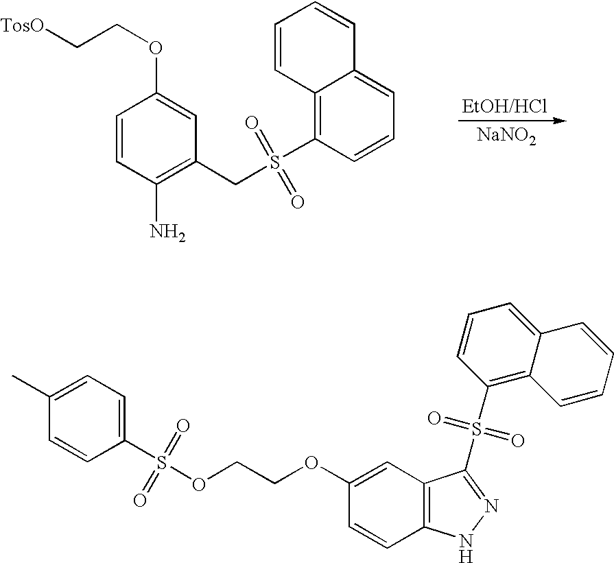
[NaNO2].C1=CC(N)=C(CS(C2=C3C(=CC=C2)C=CC=C3)(=O)=O)C=C1OCC[TosO].C1=CC(S(OCCOC2=CC3=C(C=C2)NN=C3S(C2=C3C(=CC=C2)C=CC=C3)(=O)=O)(=O)=O)=CC=C1C
